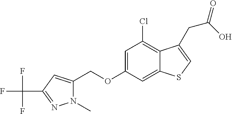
C12=CC(OCC3=CC(C(F)(F)F)=NN3C)=CC(Cl)=C1C(CC(=O)O)=CS2
